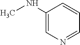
C1=C(NC)C=CC=N1
